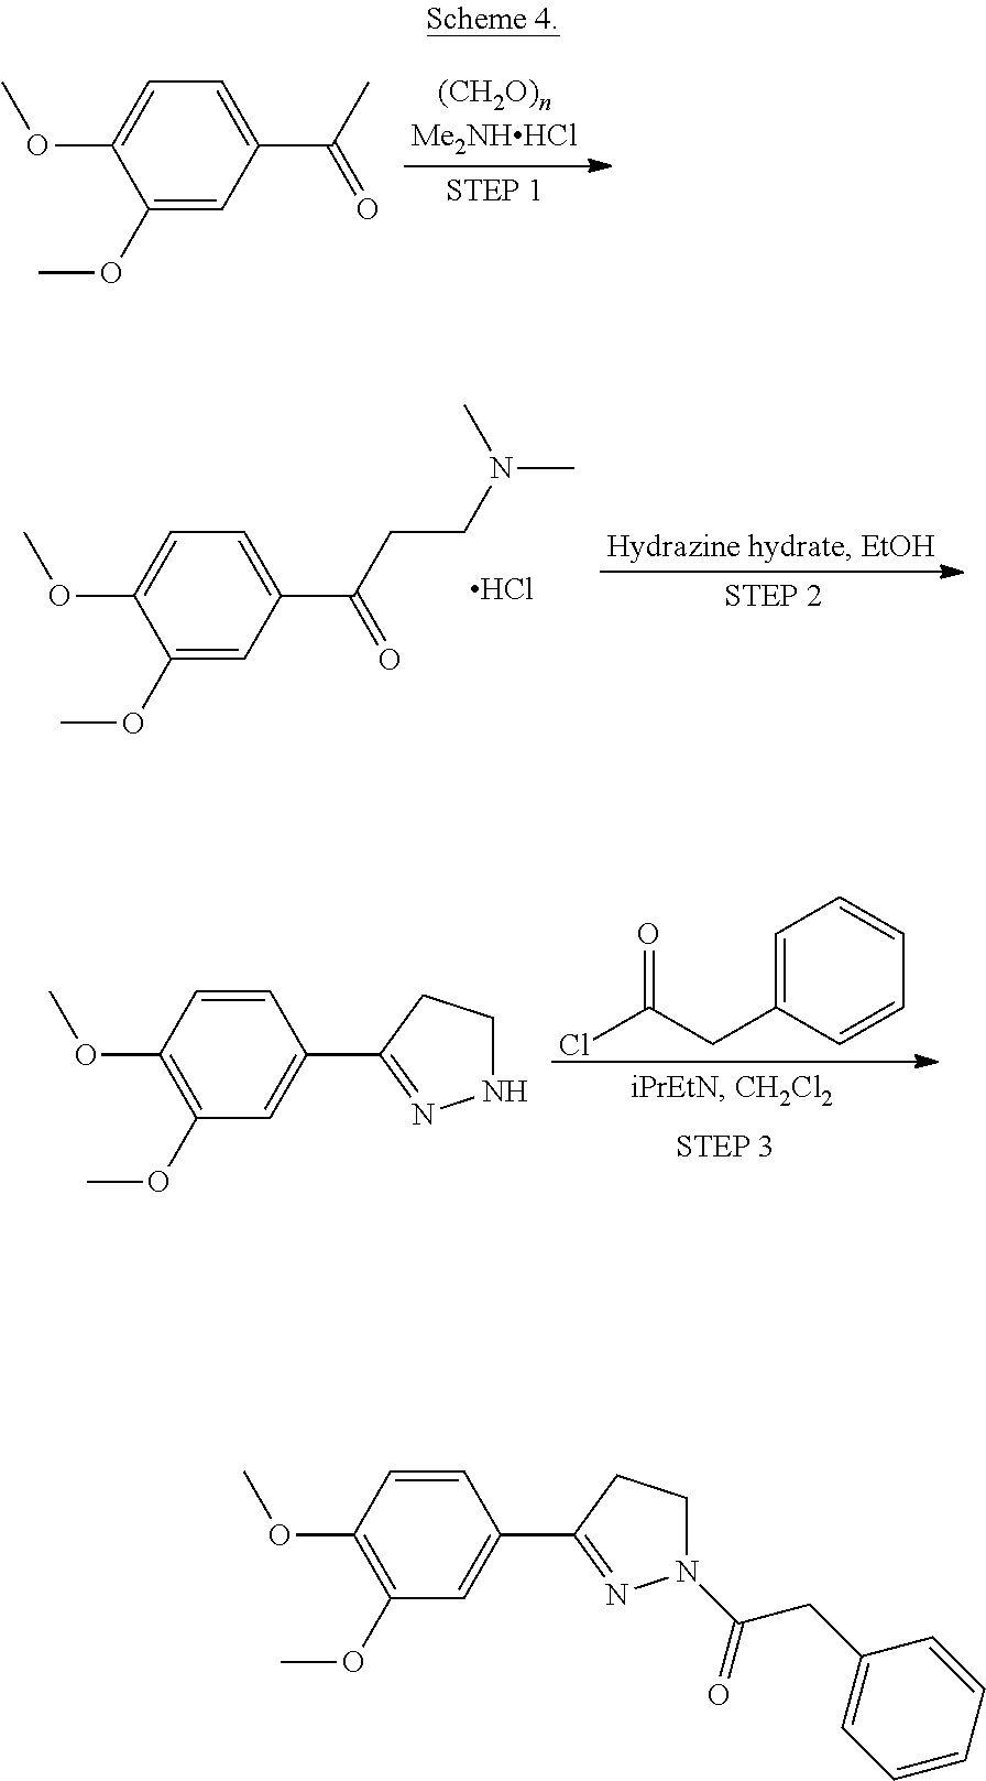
C1(OC)=CC(C(C)=O)=CC=C1OC.C1(OC)=CC(C(=O)CCN(C)C)=CC=C1OC.Cl.C1(OC)=C(OC)C=CC(C2=NNCC2)=C1.C1=C(CC(=O)Cl)C=CC=C1.C1(OC)=C(OC)C=CC(C2=NN(C(CC3=CC=CC=C3)=O)CC2)=C1
